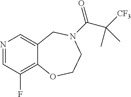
N1=CC(F)=C2C(=C1)CN(C(C([CF3])(C)C)=O)CCO2
